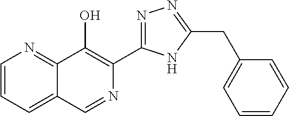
C1=CC=C2C(=N1)C(O)=C(C1=NN=C(CC3=CC=CC=C3)N1)N=C2
